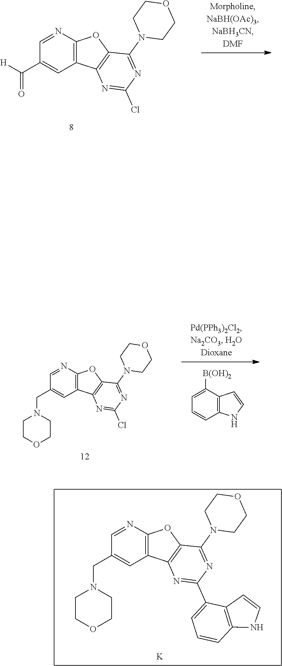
C1=NC2=C(C=C1CN1CCOCC1)C1=C(O2)C(N2CCOCC2)=NC(C2=CC=CC3=C2C=CN3)=N1.[K].C1=NC2=C(C=C1C([H])=O)C1=C(O2)C(N2CCOCC2)=NC(Cl)=N1.C1=C([B(OH)2])C2=C(C=C1)NC=C2.C1=NC2=C(C=C1CN1CCOCC1)C1=C(O2)C(N2CCOCC2)=NC(Cl)=N1
